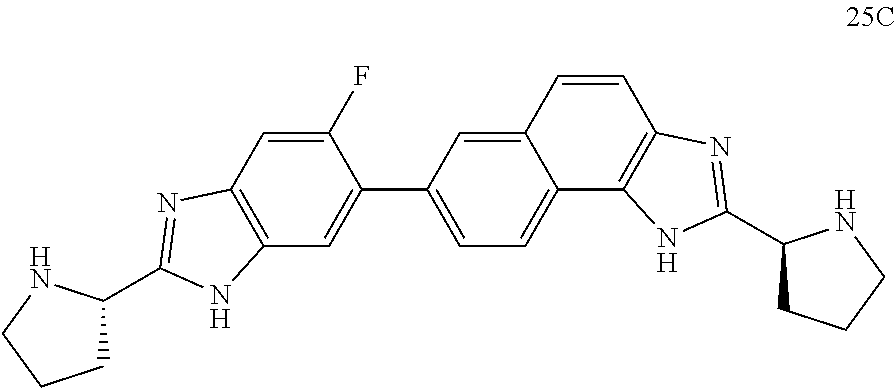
C12=C(C=C(F)C(C3=CC=C4C(=C3)C=CC3=C4NC(C4CCCN4)=N3)=C1)N=C(C1CCCN1)N2
